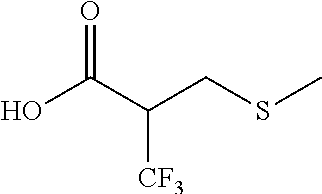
OC(C(CSC)[CF3])=O
